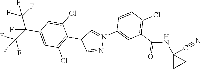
C1=NN(C2=CC(C(=O)NC3(C#N)CC3)=C(Cl)C=C2)=CC1C1=C(Cl)C=C(C(F)(C(F)(F)F)C(F)(F)F)C=C1Cl
